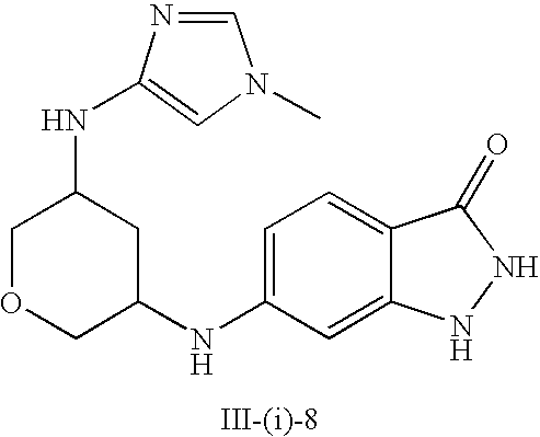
C1=C(NC2CC(NC3=CN(C)C=N3)COC2)C=C2C(=C1)C(=O)NN2
